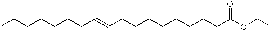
CCCCCCCC=CCCCCCCCCC(OC(C)C)=O
